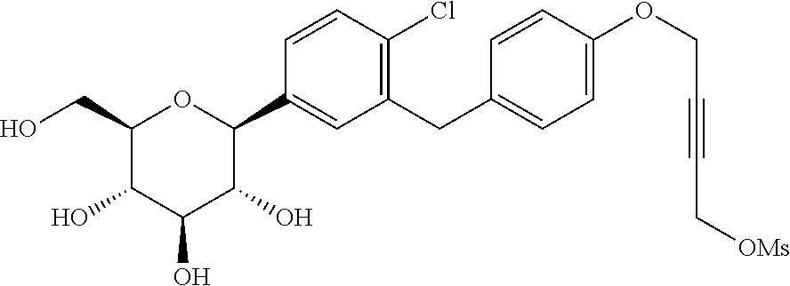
C1=CC(Cl)=C(CC2=CC=C(OCC#CC[OMs])C=C2)C=C1C1C(O)C(O)C(O)C(CO)O1
